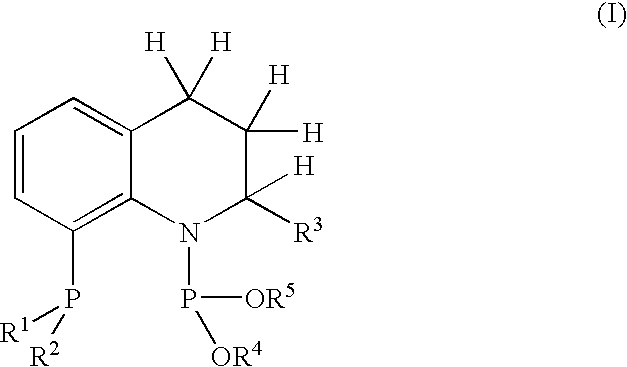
C1=CC(P([R1])[R2])=C2C(=C1)C([H])([H])C([H])([H])C([R3])([H])N2P([OR5])[OR4]
